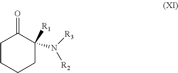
N([R3])([R2])C1([R1])C(=O)CCCC1
